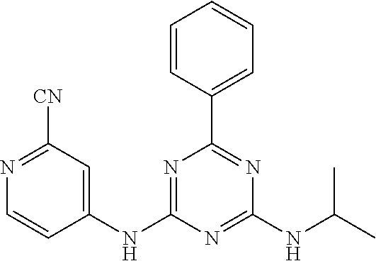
C1(NC2=CC([CN])=NC=C2)=NC(C2=CC=CC=C2)=NC(NC(C)C)=N1
